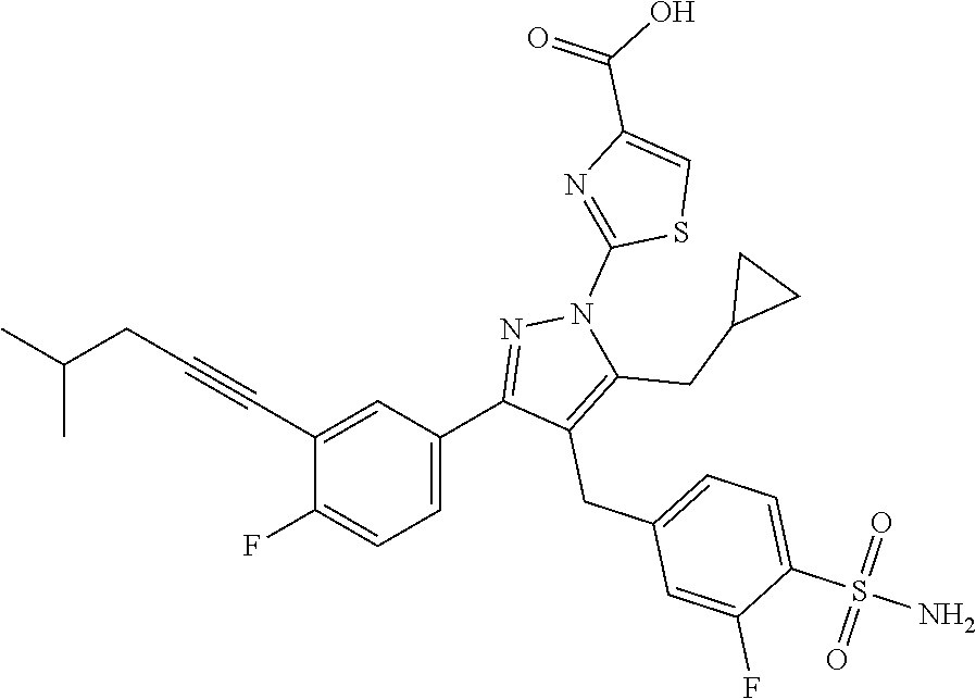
C1(C#CCC(C)C)=CC(C2=NN(C3=NC(C(O)=O)=CS3)C(CC3CC3)=C2CC2=CC=C(S(N)(=O)=O)C(F)=C2)=CC=C1F
